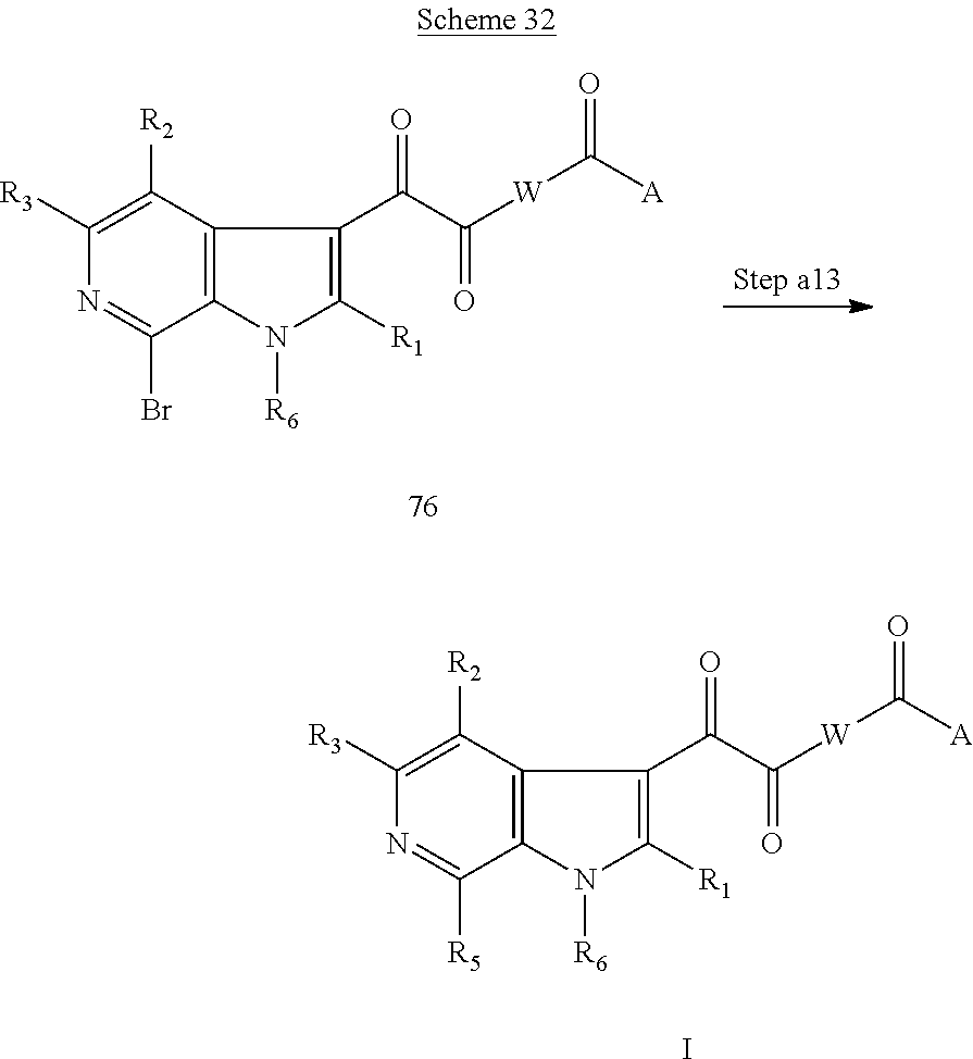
C1([R3])=C([R2])C2=C(C(Br)=N1)N([R6])C([R1])=C2C(C(=O)[W]C([A])=O)=O.C1([R3])=C([R2])C2=C(C([R5])=N1)N([R6])C([R1])=C2C(C(=O)[W]C([A])=O)=O.I
